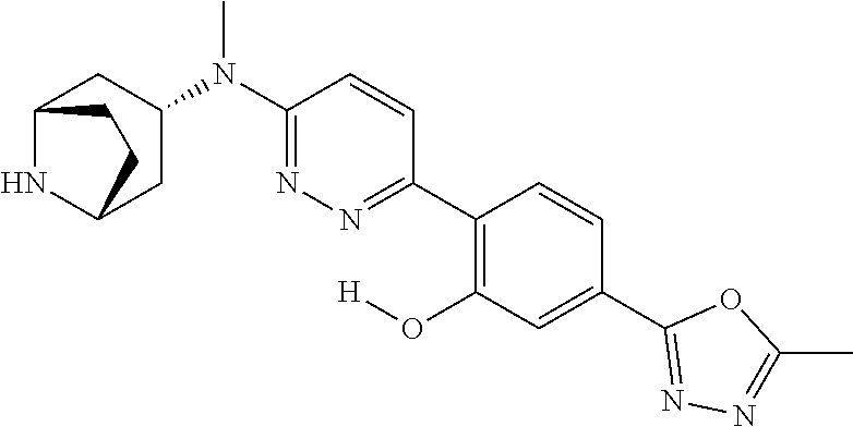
C1(C2=CC(O[H])=C(C3=NN=C(N(C)C4CC5NC(C4)CC5)C=C3)C=C2)=NN=C(C)O1
